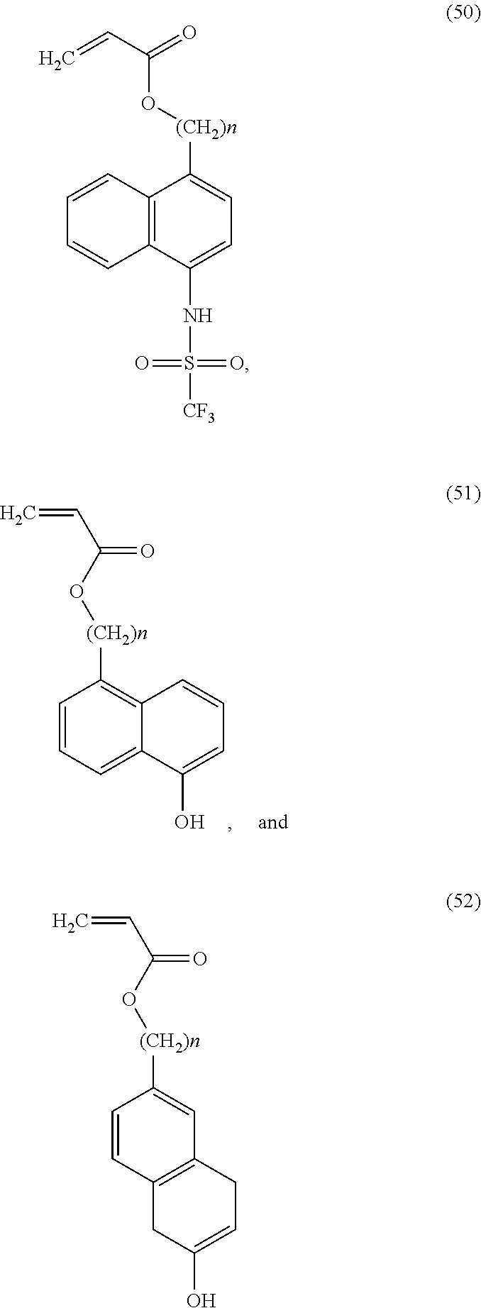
C1=CC2=C(C=C1)C(NS(=O)(=O)[CF3])=CC=C2[(CH2)n]OC(C=C)=O.C1=CC([(CH2)n]OC(C=C)=O)=CC2=C1CC(O)=CC2.C1=CC([(CH2)n]OC(C=C)=O)=C2C(=C1)C(O)=CC=C2
